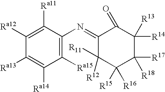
C1([Ra15])=C(N=C2C([R11])([R12])C([R15])([R16])C([R17])([R18])C([R14])([R13])C2=O)C([Ra11])=C([Ra12])C([Ra13])=C1[Ra14]
